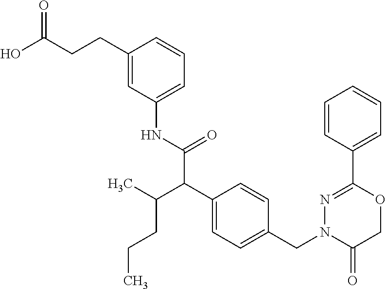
C1=C(CCC(O)=O)C=CC=C1NC(C(C1=CC=C(CN2C(=O)COC(C3=CC=CC=C3)=N2)C=C1)C(C)CCC)=O
